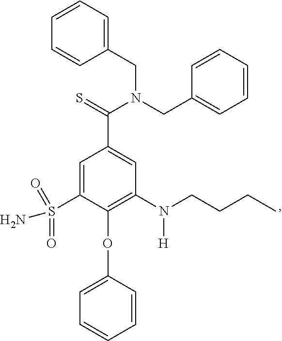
C1=C(S(N)(=O)=O)C(OC2=CC=CC=C2)=C(N(CCCC)[H])C=C1C(=S)N(CC1=CC=CC=C1)CC1=CC=CC=C1
